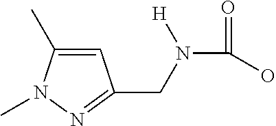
C1=C(C)N(C)N=C1CN(C(=O)O)[H]
